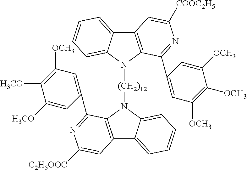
C12=C(N([(CH2)12]N3C4=C(C5=CC=CC=C35)C=C([C2H5OOC])N=C4C3=CC([OCH3])=C([H3CO])C([H3CO])=C3)C3=CC=CC=C13)C(C1=CC([OCH3])=C([OCH3])C([OCH3])=C1)=NC([COOC2H5])=C2
